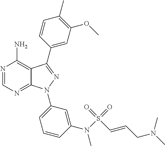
N1=CN=C2C(=C1N)C(C1=CC(OC)=C(C)C=C1)=NN2C1=CC=CC(N(S(C=CCN(C)C)(=O)=O)C)=C1
